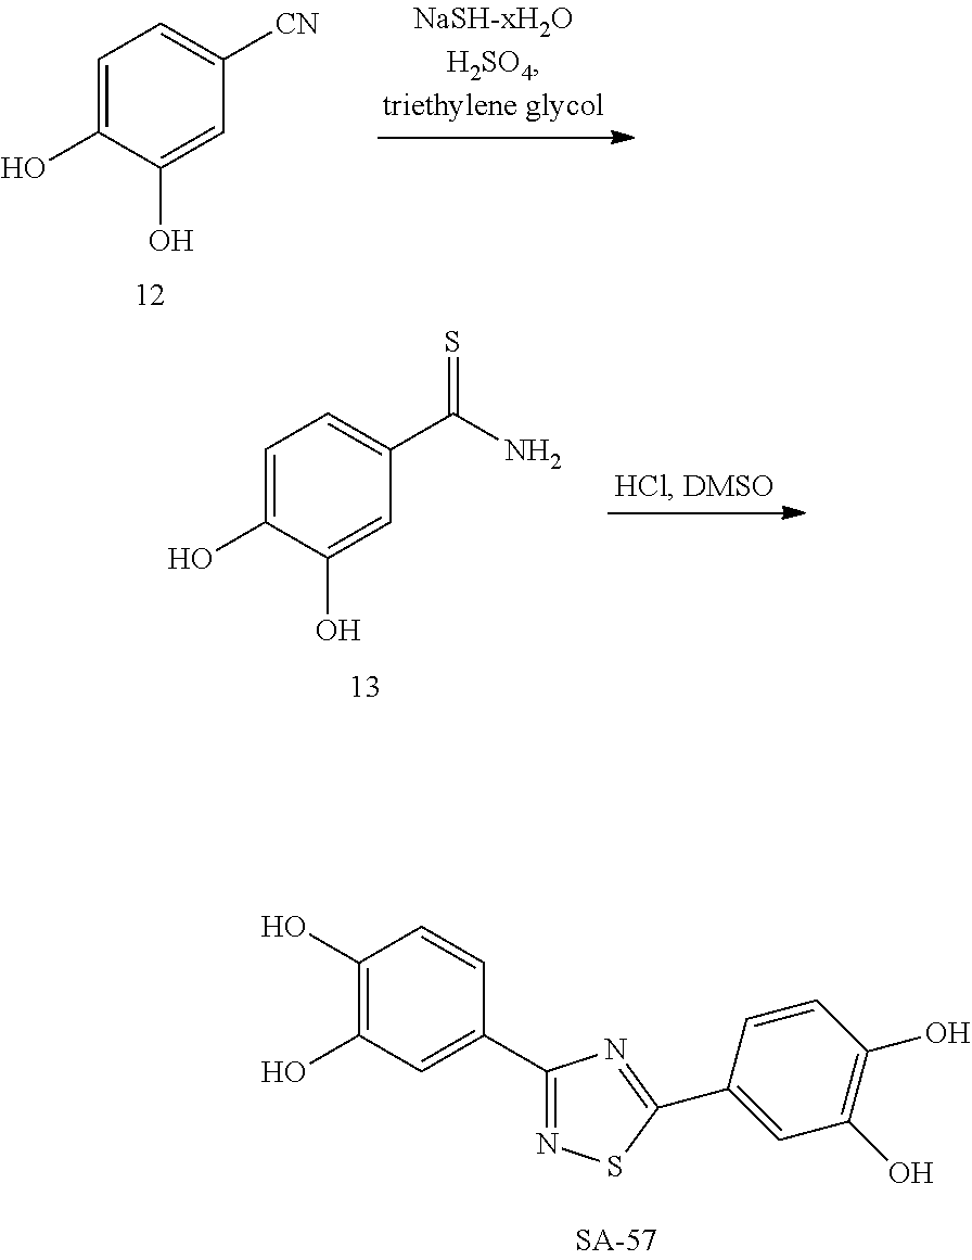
C1(O)=C(O)C=C(C2=NSC(C3=CC(O)=C(O)C=C3)=N2)C=C1.C1=C(O)C(O)=CC([CN])=C1.C1=C(O)C(O)=CC(C(N)=S)=C1
